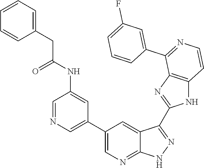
C1=NC=C(C2=CN=C3C(=C2)C(C2=NC4=C(N2)C=CN=C4C2=CC(F)=CC=C2)=NN3)C=C1NC(CC1=CC=CC=C1)=O
